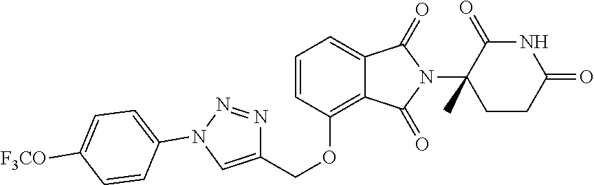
C1=CC(N2N=NC(COC3=C4C(=CC=C3)C(=O)N(C3(C)C(=O)NC(=O)CC3)C4=O)=C2)=CC=C1[F3CO]
